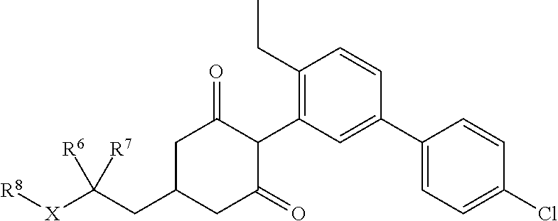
C1(CC)=C(C2C(=O)CC(CC([X][R8])([R6])[R7])CC2=O)C=C(C2=CC=C(Cl)C=C2)C=C1
